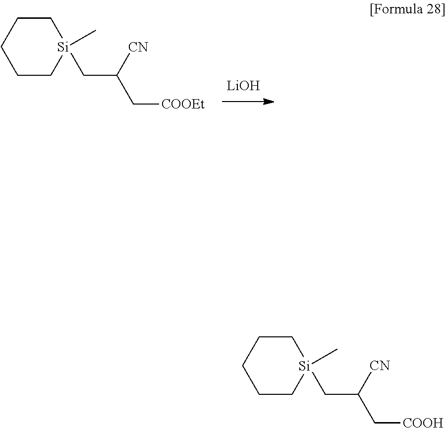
C1CCCC[Si]1(C)CC(C[COOEt])[CN].[LiOH].C1CCCC[Si]1(C)CC(C[COOH])[CN]
